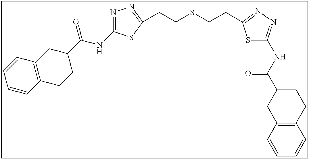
N1=C(NC(C2CC3=C(CC2)C=CC=C3)=O)SC(CCSCCC2=NN=C(NC(C3CC4=C(CC3)C=CC=C4)=O)S2)=N1
